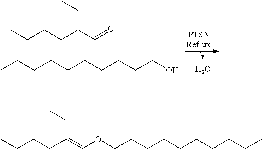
C(C=O)(CCCC)CC.C(CCCCO)CCCCC.O.C(C(=COCCCCCCCCCC)CCCC)C
